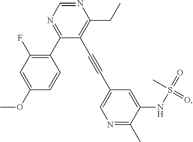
N1=CN=C(C2=C(F)C=C(OC)C=C2)C(C#CC2=CN=C(C)C(NS(=O)(=O)C)=C2)=C1CC
